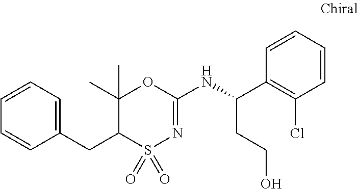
C1(CC2S(=O)(=O)N=C(NC(C3=C(Cl)C=CC=C3)CCO)OC2(C)C)=CC=CC=C1
